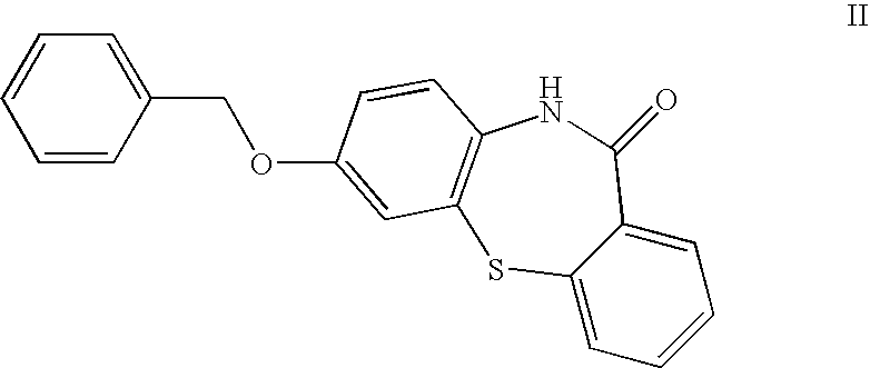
C12=CC=CC=C1C(=O)NC1=C(S2)C=C(OCC2=CC=CC=C2)C=C1
